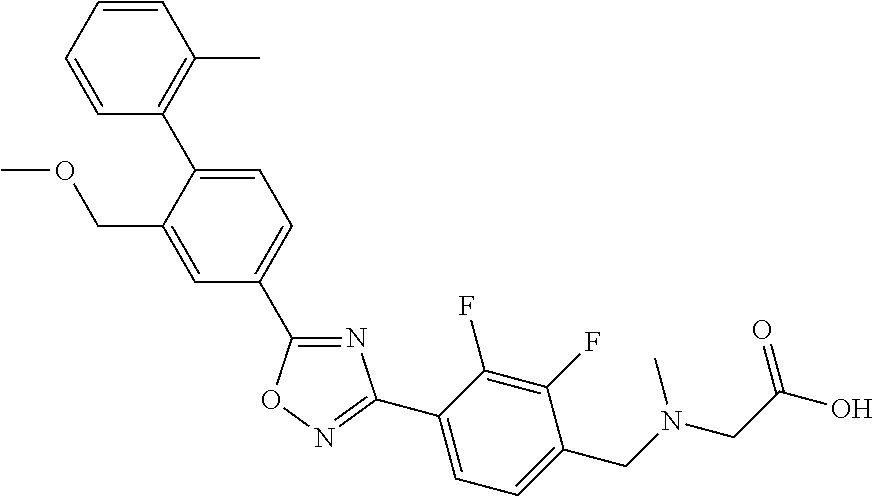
N1=C(C2=CC=C(C3=C(C)C=CC=C3)C(COC)=C2)ON=C1C1=CC=C(CN(CC(O)=O)C)C(F)=C1F
